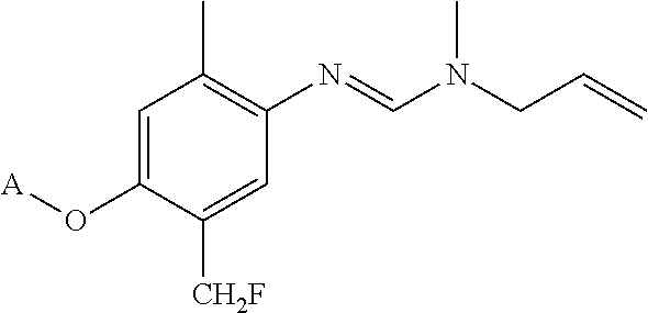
C1=C(O[A])C([CH2F])=CC(N=CN(CC=C)C)=C1C
